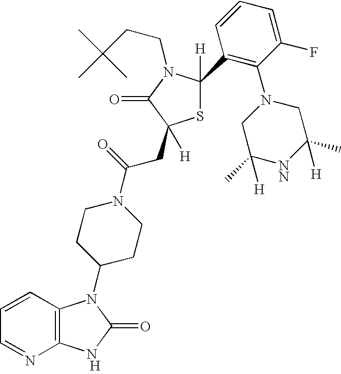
[H].C12=C(C=CC=N1)N(C1CCN(C(=O)CC3([H])SC(C4=C(N5CC(C)([H])[NN]C(C)([H])C5)C(F)=CC=C4)([H])N(CCC(C)(C)C)C3=O)CC1)C(=O)N2
